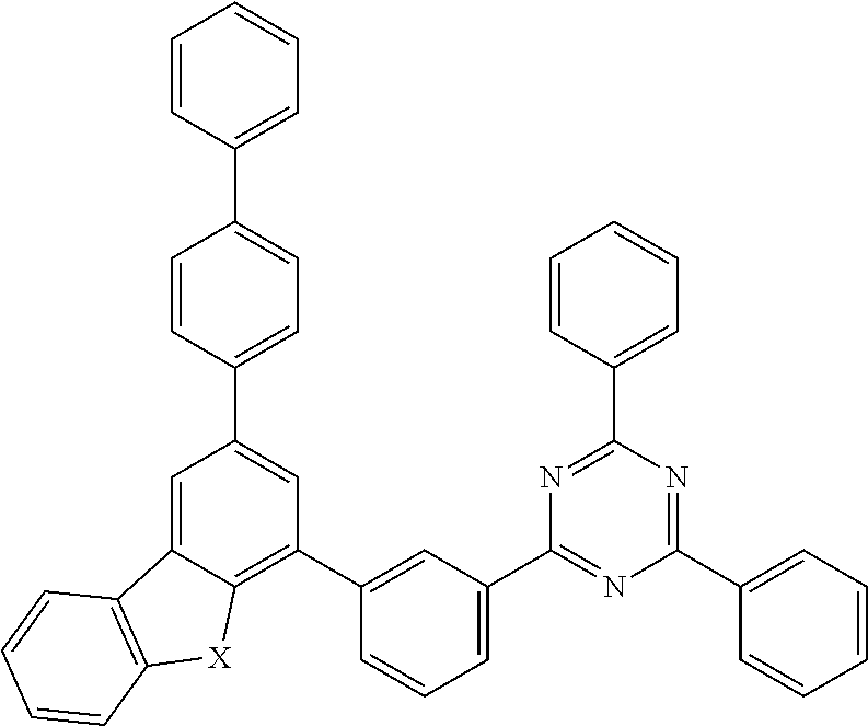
C1=C(C2=NC(C3=CC=CC=C3)=NC(C3=CC=CC=C3)=N2)C=C(C2=C3C(=CC(C4=CC=C(C5=CC=CC=C5)C=C4)=C2)C2=C([X]3)C=CC=C2)C=C1
